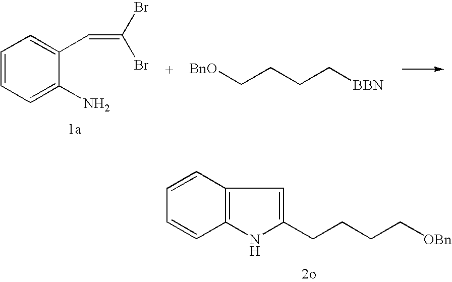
C1=CC=C(N)C(C=C(Br)Br)=C1.[BnO]CCCC[BBN].C1=CC2=C(C=C1)NC(CCCC[OBn])=C2
